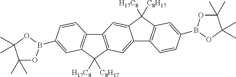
C12=C(C([H17C8])([C8H17])C3=C1C=CC(B1OC(C)(C)C(C)(C)O1)=C3)C=C1C(=C2)C([C8H17])([H17C8])C2=C1C=CC(B1OC(C)(C)C(C)(C)O1)=C2
